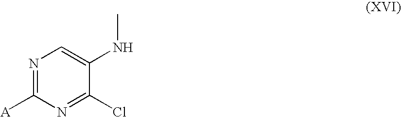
N1=C([A])N=C(Cl)C(NC)=C1
